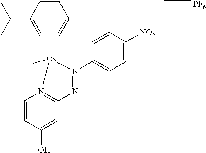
C[Os]1(I)N2=C(C=C(O)C=C2)N=N1C1=CC=C([NO2])C=C1.C(C1=CC=C(C)C=C1)(C)C.[PF6]
